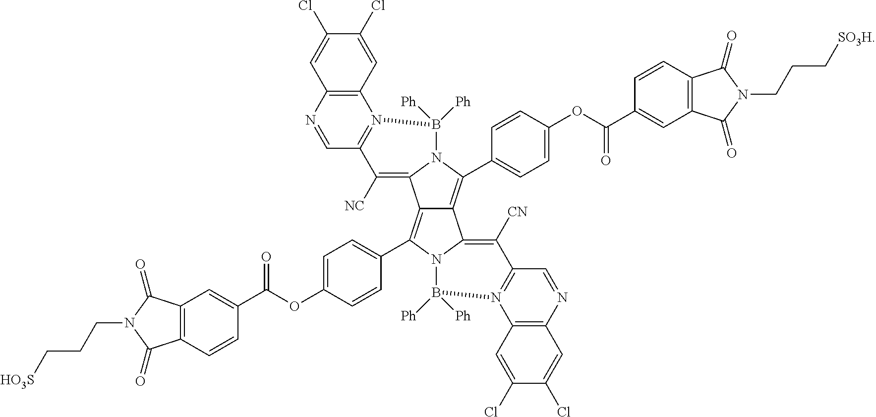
C1(C2=CC=C(OC(C3=CC4=C(C=C3)C(=O)N(CCC[SO3H])C4=O)=O)C=C2)=C2C3=C([CN])C4=N(B([Ph])([Ph])N3C(C3=CC=C(OC(C5=CC6=C(C=C5)C(=O)N(CCC[HO3S])C6=O)=O)C=C3)=C2C2=C([NC])C3=N(B([Ph])([Ph])N12)C1=C(N=C3)C=C(Cl)C(Cl)=C1)C1=C(N=C4)C=C(Cl)C(Cl)=C1
